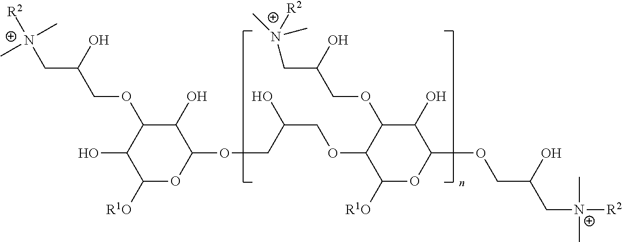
C1(O)C(OCC(C[N+]([R2])(C)C)O)C(O)C([R1O])OC1OCC(COC1C([R1O])OC(OCC(O)C[N+](C)(C)[R2])C(O)C1OCC(O)C[N+](C)([R2])C)O
